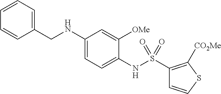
C1(NCC2=CC=CC=C2)=CC=C(NS(C2=C([CO2Me])SC=C2)(=O)=O)C([OMe])=C1
